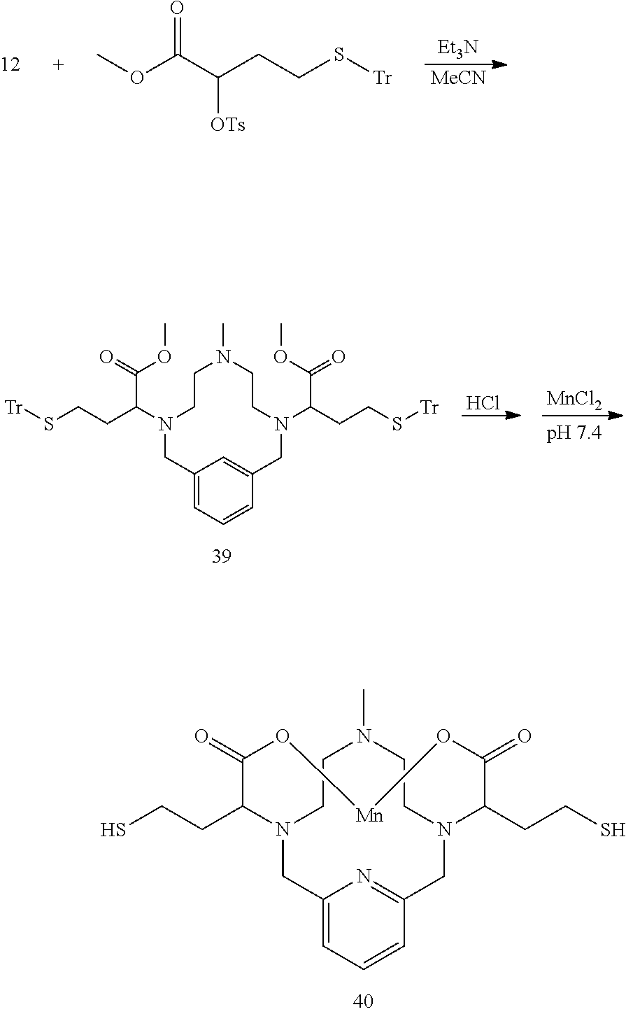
[Et3N].[MeCN].COC(C(CCS[Tr])[OTs])=O.[MnCl2].Cl.C1CN(C(C(=O)OC)CCS[Tr])CC2=CC=CC(=C2)CN(C(C(OC)=O)CCS[Tr])CCN1C.C1CN2CC3=CC=CC(=N3)CN(CCN1C)C(CCS)C(=O)O[Mn]OC(=O)C2CCS
